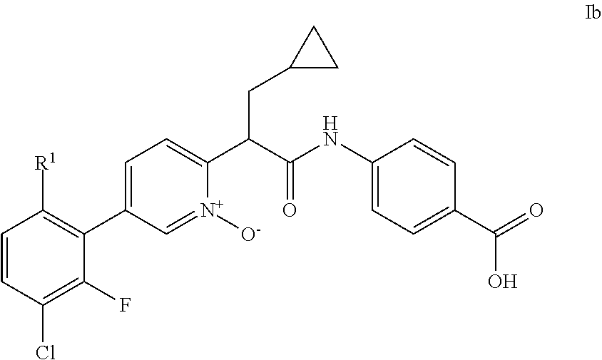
C1=CC(Cl)=C(F)C(C2=CC=C(C(C(=O)NC3=CC=C(C(=O)O)C=C3)CC3CC3)[N+]([O-])=C2)=C1[R1]
